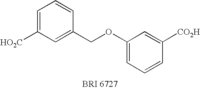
C1=C([HO2C])C=C(COC2=CC=CC([CO2H])=C2)C=C1
